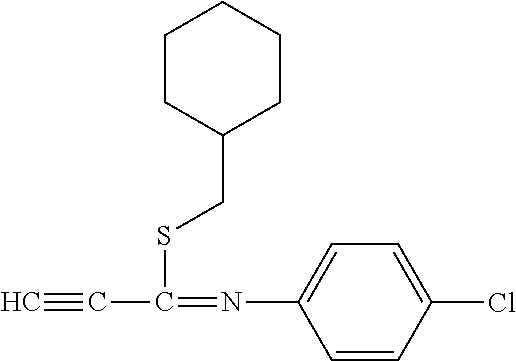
C#CC(SCC1CCCCC1)=NC1=CC=C(Cl)C=C1
